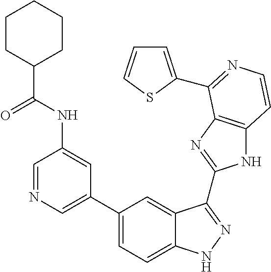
C1(C2=CN=CC(NC(C3CCCCC3)=O)=C2)=CC=C2C(=C1)C(C1=NC3=C(N1)C=CN=C3C1=CC=CS1)=NN2
